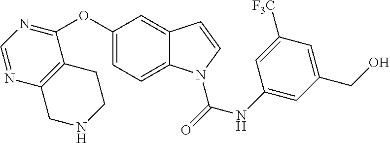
C1=C2C(=CC(OC3=NC=NC4=C3CCNC4)=C1)C=CN2C(NC1=CC(CO)=CC([F3C])=C1)=O
